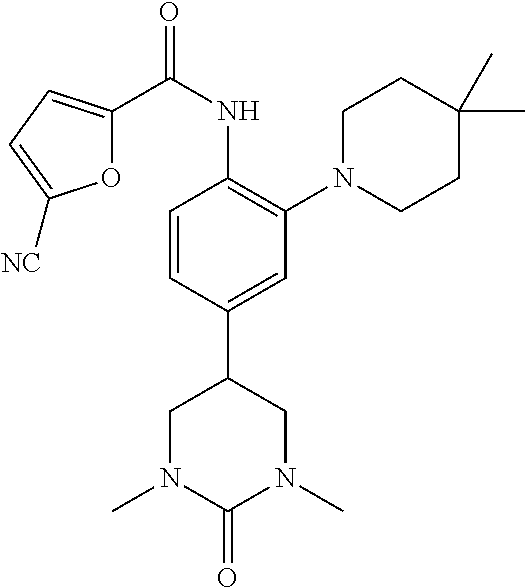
C1=CC(C2CN(C)C(=O)N(C)C2)=CC(N2CCC(C)(C)CC2)=C1NC(C1=CC=C([NC])O1)=O
